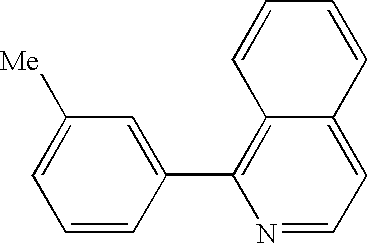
C1=CC(C2=C3C(=CC=N2)C=CC=C3)=CC([Me])=C1
